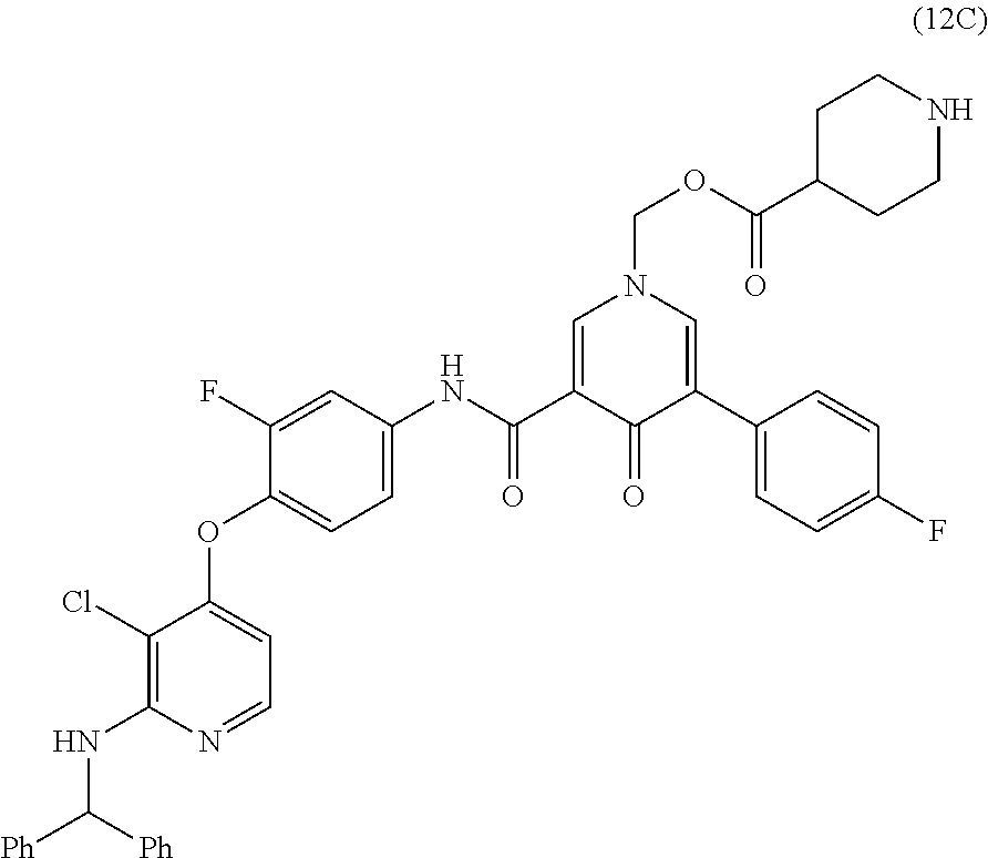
C1(Cl)=C(NC([Ph])[Ph])N=CC=C1OC1=CC=C(NC(C2=CN(COC(C3CCNCC3)=O)C=C(C3=CC=C(F)C=C3)C2=O)=O)C=C1F
